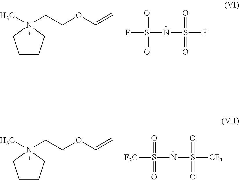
C1CCN(C)(CCOC=C)C1.FS(NS(F)(=O)=O)(=O)=O.C1CCN(C)(CCOC=C)C1.[F3C]S(NS([CF3])(=O)=O)(=O)=O
